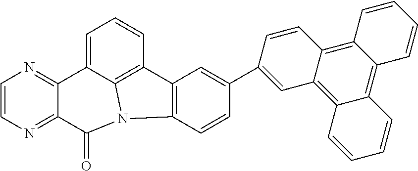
C1=CN=C2C(=N1)C1=CC=CC3=C1N(C2=O)C1=C3C=C(C2=CC3=C4C(=C5C(=C3C=C2)C=CC=C5)C=CC=C4)C=C1
